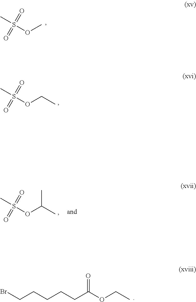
S(OC)(=O)(=O)C.O(CC)S(=O)(=O)C.O(C(C)C)S(=O)(=O)C.BrCCCCCC(OCC)=O
